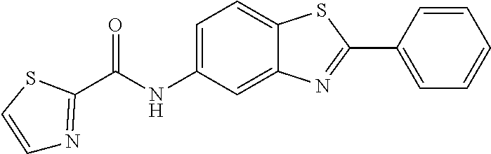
C1=C2C(=CC(NC(=O)C3=NC=CS3)=C1)N=C(C1=CC=CC=C1)S2
